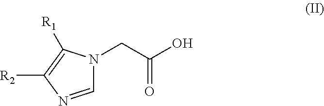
C1=NC([R2])=C([R1])N1CC(O)=O
